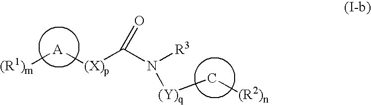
[(R1)m][A][(X)p]C(N([(Y)q]C[(R2)n])[R3])=O
